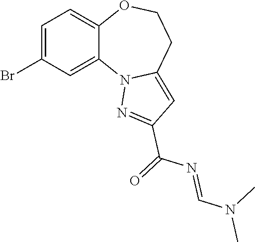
C1=C(Br)C=C2C(=C1)OCCC1=CC(C(N=CN(C)C)=O)=NN21
